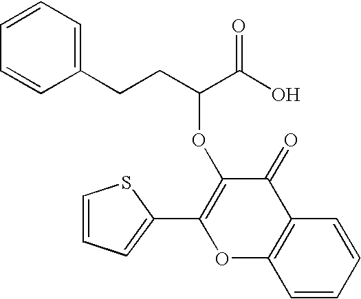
C1(CCC(C(O)=O)OC2=C(C3=CC=CS3)OC3=C(C2=O)C=CC=C3)=CC=CC=C1
